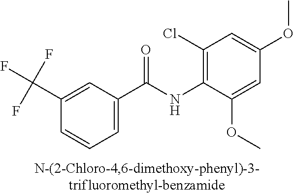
C1=C(C(F)(F)F)C=CC=C1C(NC1=C(Cl)C=C(OC)C=C1OC)=O
